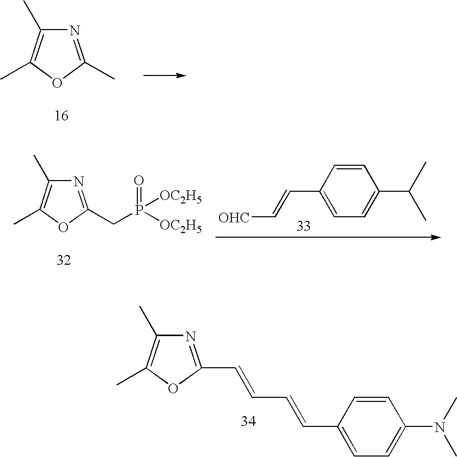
N1=C(C)OC(C)=C1C.N1=C(CP([OC2H5])([OC2H5])=O)OC(C)=C1C.C1=CC(C(C)C)=CC=C1C=C[OHC].C1(C=CC=CC2=NC(C)=C(C)O2)=CC=C(N(C)C)C=C1
